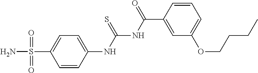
NS(C1=CC=C(NC(NC(C2=CC(OCCCC)=CC=C2)=O)=S)C=C1)(=O)=O
